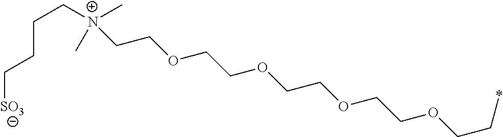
C(C[N+](C)(C)CCOCCOCCOCCOCC*)CC[SO3]
